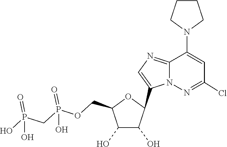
C1(C2C(O)C(O)C(COP(=O)(O)CP(=O)(O)O)O2)=CN=C2C(N3CCCC3)=CC(Cl)=NN12
